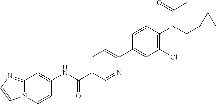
N(C(C1=CC=C(C2=CC(Cl)=C(N(CC3CC3)C(=O)C)C=C2)N=C1)=O)C1=CC2=NC=CN2C=C1
